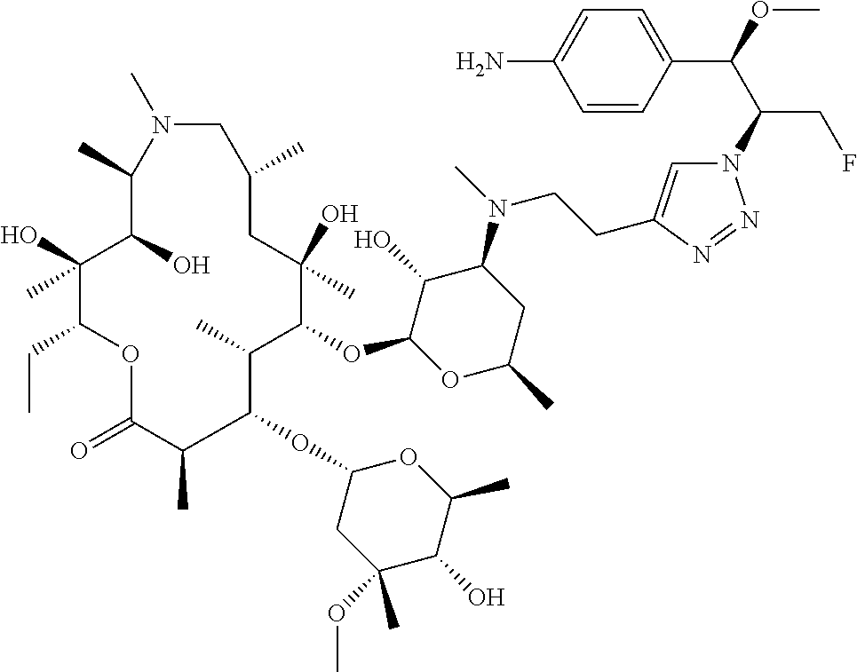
N1=NN(C(C(C2=CC=C(N)C=C2)OC)CF)C=C1CCN(C1C(O)C(OC2C(C)C(OC3CC(OC)(C)C(O)C(C)O3)C(C)C(=O)OC(CC)C(O)(C)C(O)C(C)N(C)CC(C)CC2(O)C)OC(C)C1)C
